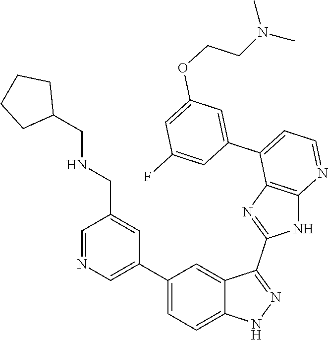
C1=NC=C(C2=CC=C3C(=C2)C(C2=NC4=C(N2)N=CC=C4C2=CC(OCCN(C)C)=CC(F)=C2)=NN3)C=C1CNCC1CCCC1
